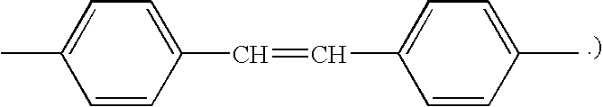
CC1=CC=C(C=CC2=CC=C(C)C=C2)C=C1
